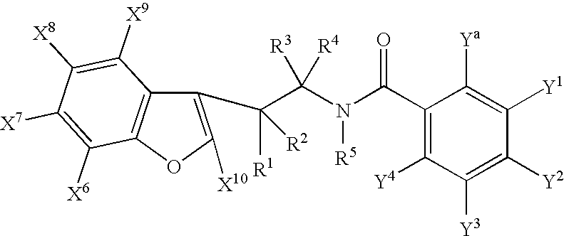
C1(C(C(N([R5])C(C2=C([Y4])C([Y3])=C([Y2])C([Y1])=C2[Ya])=O)([R3])[R4])([R2])[R1])=C([X10])OC2=C1C([X9])=C([X8])C([X7])=C2[X6]
